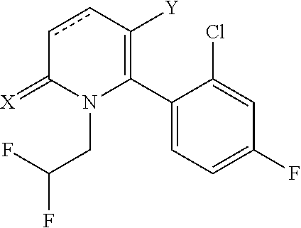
C1(C2=C([Y])ccC(=[X])N2CC(F)F)=CC=C(F)C=C1Cl
